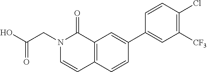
N1(CC(=O)O)C=CC2=C(C1=O)C=C(C1=CC([CF3])=C(Cl)C=C1)C=C2
